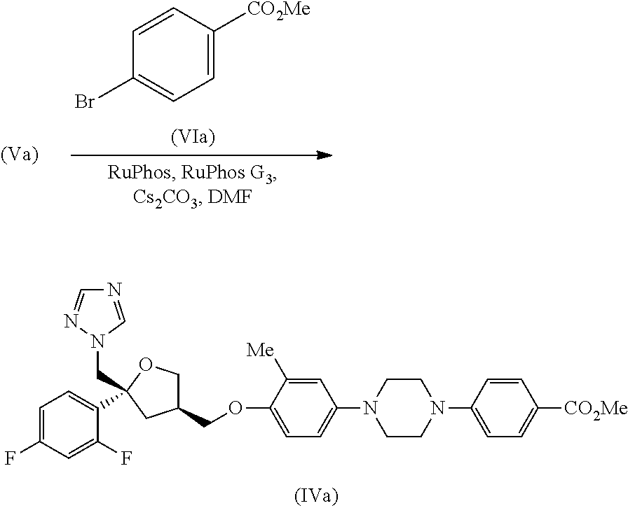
C1=C(F)C=C(F)C(C2(CN3C=NC=N3)CC(COC3=CC=C(N4CCN(C5=CC=C([CO2Me])C=C5)CC4)C=C3[Me])CO2)=C1.C1=C([CO2Me])C=CC(Br)=C1
